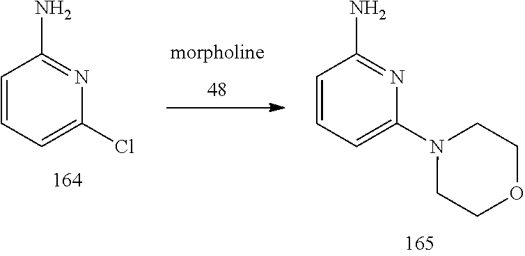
C1=CC=C(Cl)N=C1N.C1=CC=C(N2CCOCC2)N=C1N
